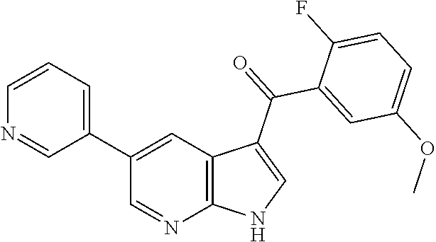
C1(C2=CC=CN=C2)=CC2=C(N=C1)NC=C2C(=O)C1=CC(OC)=CC=C1F
